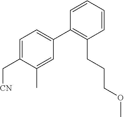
C1=C(C[CN])C(C)=CC(C2=C(CCCOC)C=CC=C2)=C1
